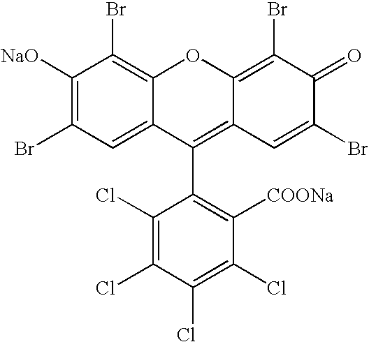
C1([NaO])=C(Br)C=C2C(=C1Br)OC1=C(Br)C(=O)C(Br)=CC1=C2C1=C([COONa])C(Cl)=C(Cl)C(Cl)=C1Cl
